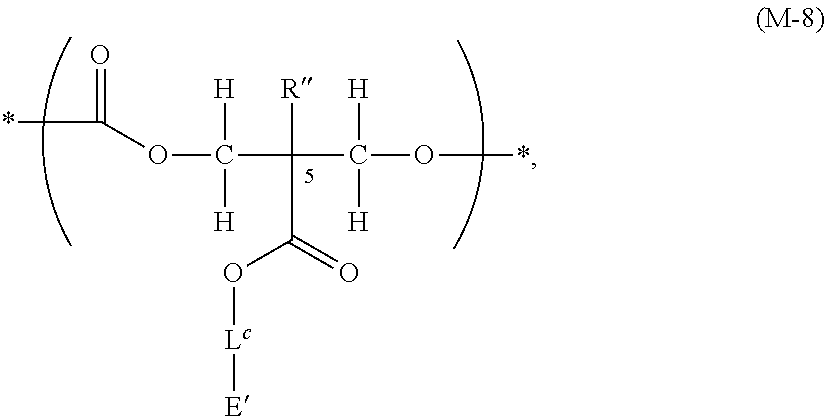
*C(=O)OC(C(C(O*)([H])[H])([R])C(O[Lc][E])=O)([H])[H]
